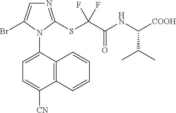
N1=C(SC(C(NC(C(C)C)[COOH])=O)(F)F)N(C2=CC=C([CN])C3=C2C=CC=C3)C(Br)=C1
